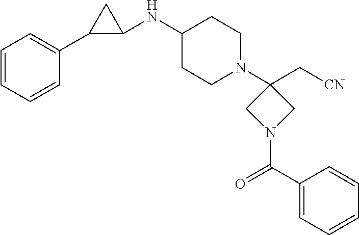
C1=CC=CC(C2C(NC3CCN(C4(C[CN])CN(C(C5=CC=CC=C5)=O)C4)CC3)C2)=C1
